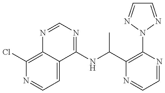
C1(Cl)=C2C(=CC=N1)C(NC(C)C1=C(N3N=CC=N3)N=CC=N1)=NC=N2
